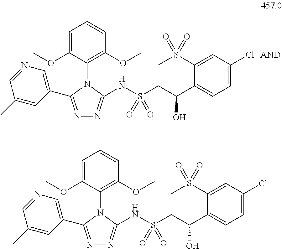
N1=C(C2=CN=CC(C)=C2)N(C2=C(OC)C=CC=C2OC)C(NS(CC(C2=CC=C(Cl)C=C2S(C)(=O)=O)O)(=O)=O)=N1.N1=C(C2=CN=CC(C)=C2)N(C2=C(OC)C=CC=C2OC)C(NS(CC(C2=CC=C(Cl)C=C2S(C)(=O)=O)O)(=O)=O)=N1
